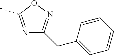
N1=C(C)ON=C1CC1=CC=CC=C1
